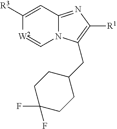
N12C(=NC([R1])=C1CC1CCC(F)(F)CC1)C=C([R3])[W2]=C2
